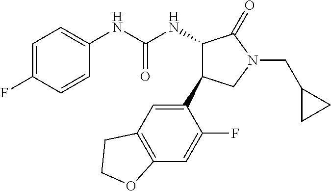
C1=C(F)C=CC(NC(NC2C(C3=CC4=C(C=C3F)OCC4)CN(CC3CC3)C2=O)=O)=C1
